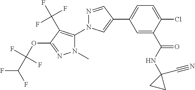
N1=CC(C2=CC=C(Cl)C(C(NC3(C#N)CC3)=O)=C2)=CN1C1=C(C(F)(F)F)C(OC(C(F)F)(F)F)=NN1C
